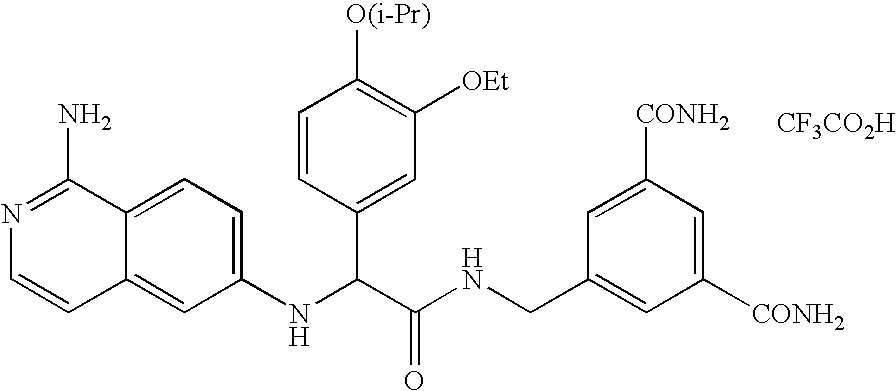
C1(NC(C(NCC2=CC([CONH2])=CC([CONH2])=C2)=O)C2=CC([OEt])=C([O(i-Pr)])C=C2)=CC=C2C(=C1)C=CN=C2N.[CF3CO2H]
